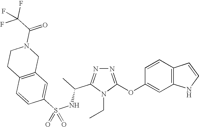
N1=C(OC2=CC3=C(C=C2)C=CN3)N(CC)C(C(NS(C2=CC3=C(C=C2)CCN(C(C(F)(F)F)=O)C3)(=O)=O)C)=N1
